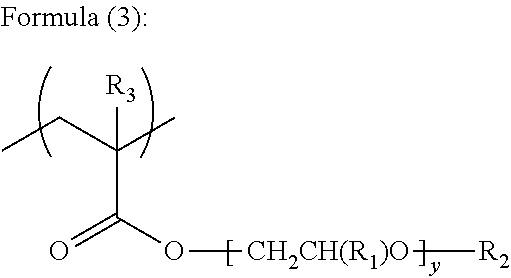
O([CH2CH(R1)O][R2])C(=O)C(CC)(C)[R3]
